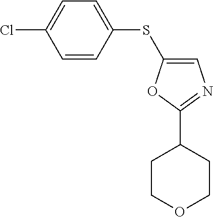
C1COCCC1C1=NC=C(SC2=CC=C(Cl)C=C2)O1
